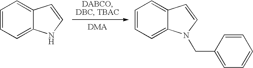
C12=CC=CC=C1C=CN2.C12=CC=CC=C1C=CN2CC1=CC=CC=C1
